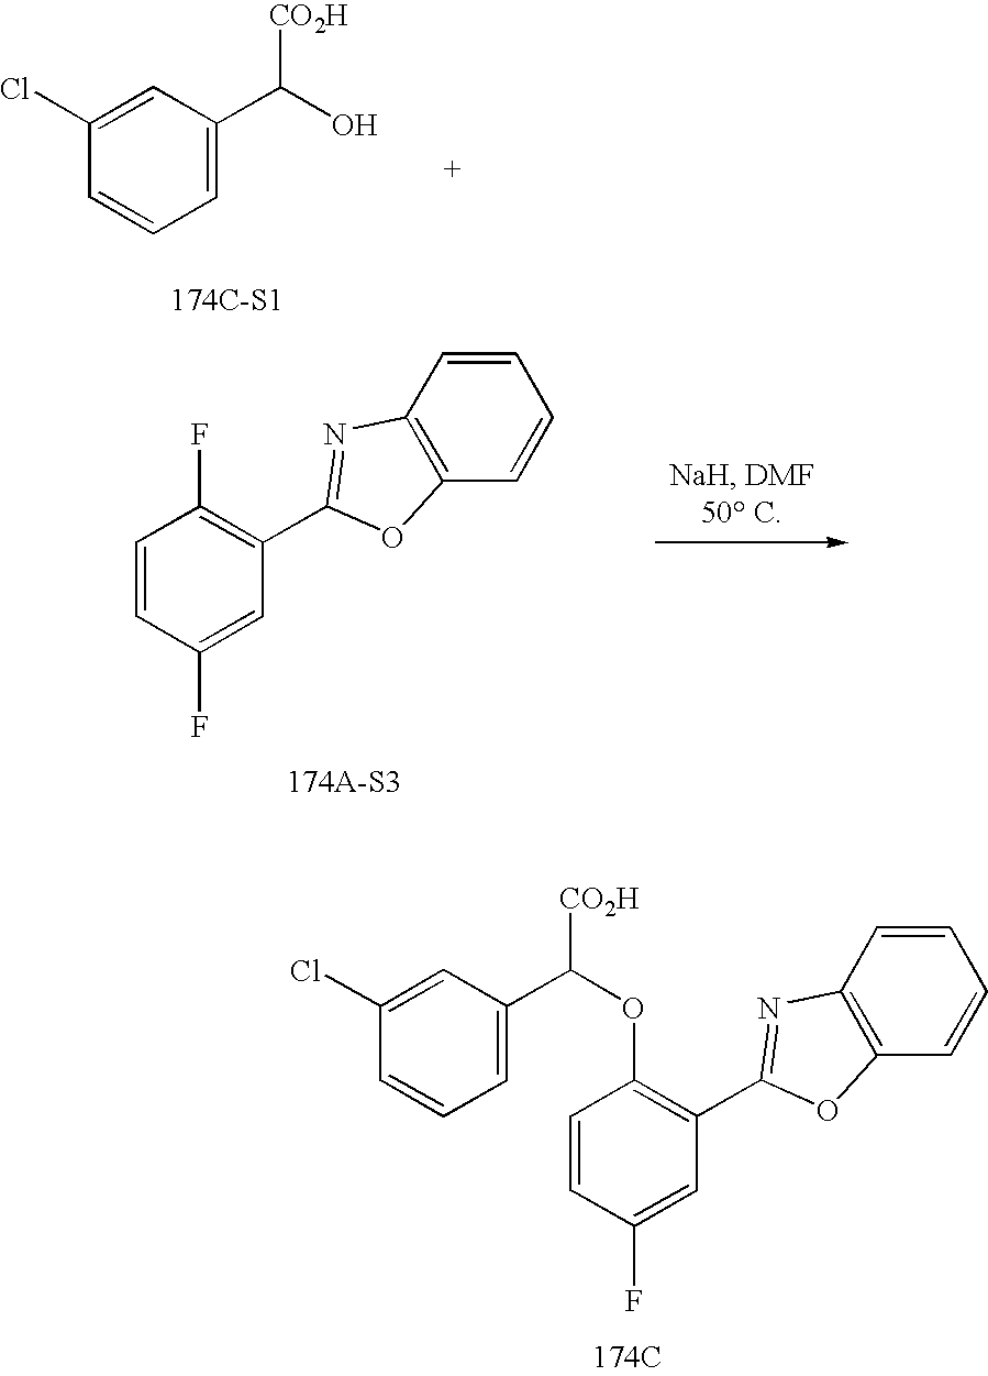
C1=CC(F)=CC(C2=NC3=C(O2)C=CC=C3)=C1F.C1=C(C(O)[CO2H])C=C(Cl)C=C1.C1=CC(F)=CC(C2=NC3=C(O2)C=CC=C3)=C1OC([CO2H])C1=CC=CC(Cl)=C1.[174C]
